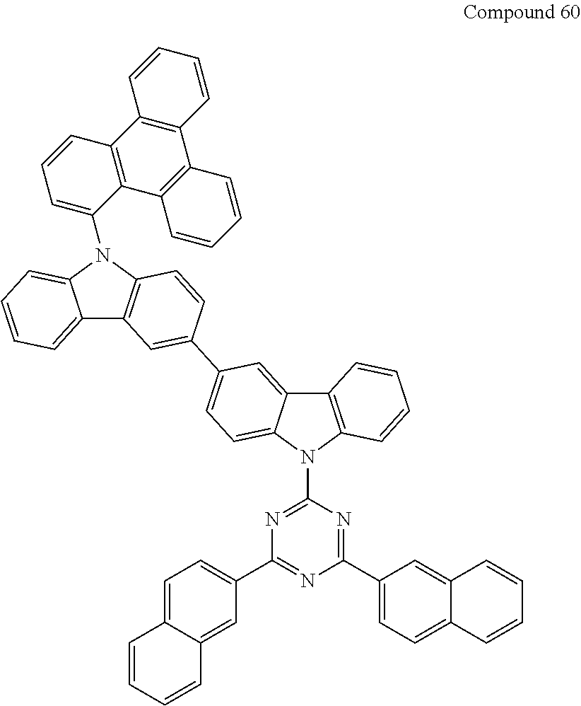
C1(N2C3=CC=CC=C3C3=C2C=CC(C2=CC=C4C(=C2)C2=C(N4C4=NC(C5=CC=C6C(=C5)C=CC=C6)=NC(C5=CC=C6C(=C5)C=CC=C6)=N4)C=CC=C2)=C3)=CC=CC2=C1C1=C(C3=C2C=CC=C3)C=CC=C1
